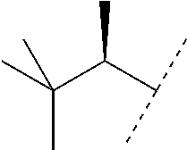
CC(C(C(C)C)C)(C)C
